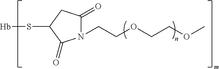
N1(CCOCCOC)C(=O)CC(S[Hb])C1=O
